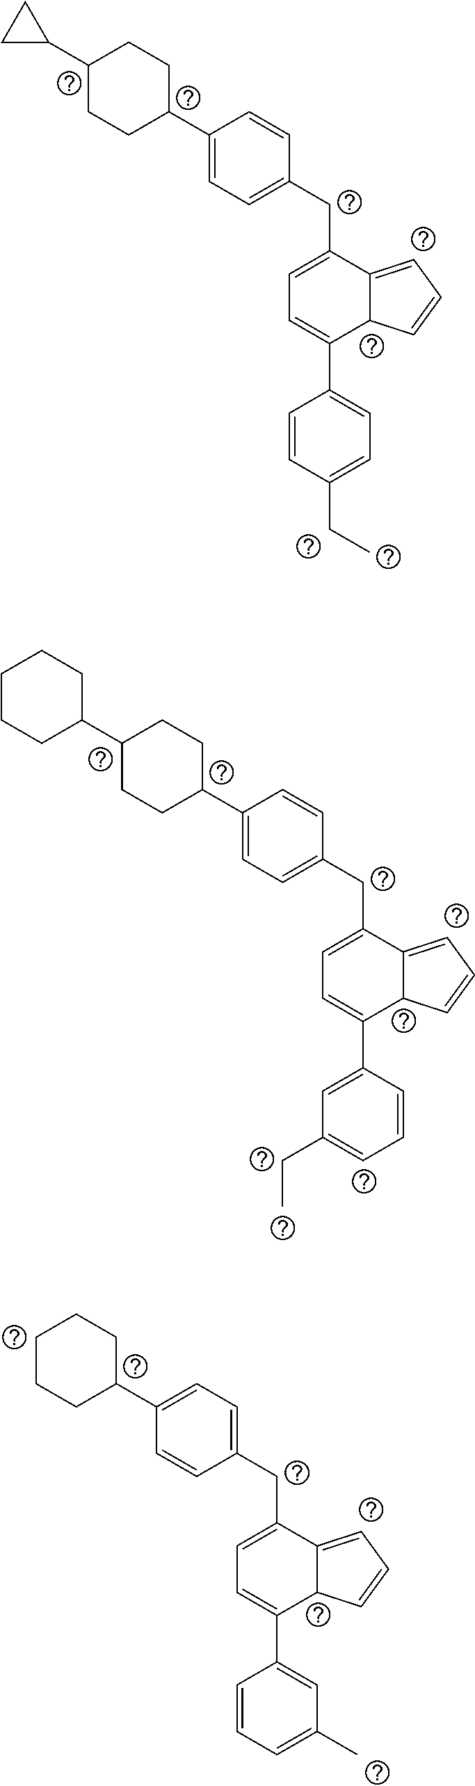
C1C(C2=CC=C(CC3=CC=C(C4=CC=C(CC)C=C4)C4C3=CC=C4)C=C2)CCC(C2CC2)C1.C1C(C2=CC=C(CC3=CC=C(C4=CC(CC)=CC=C4)C4C3=CC=C4)C=C2)CCC(C2CCCCC2)C1.C1C(C2=CC=C(CC3=CC=C(C4=CC(C)=CC=C4)C4C3=CC=C4)C=C2)CCCC1
